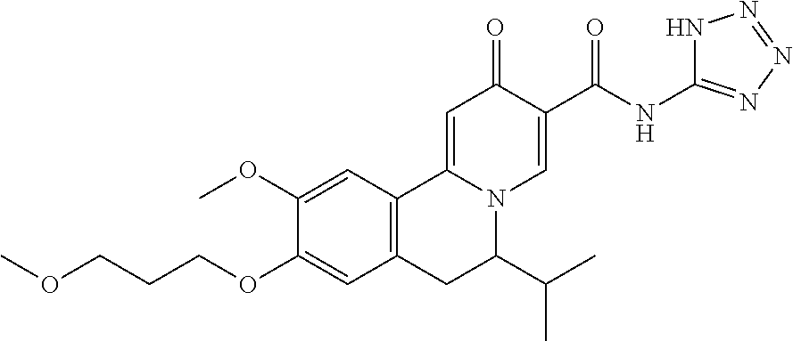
COCCCOC1=CC2=C(C=C1OC)C1=CC(=O)C(C(NC3=NN=NN3)=O)=CN1C(C(C)C)C2
